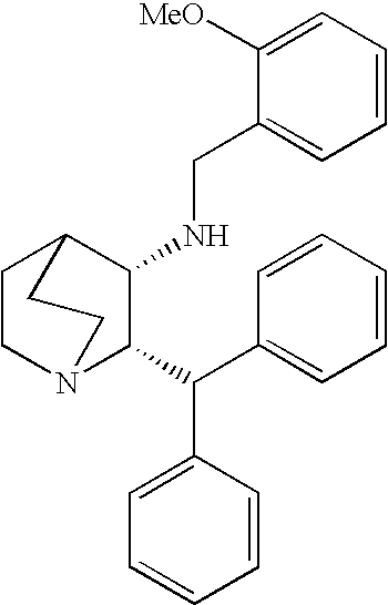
C1=C(C(C2=CC=CC=C2)C2C(NCC3=CC=CC=C3[MeO])C3CCN2CC3)C=CC=C1
